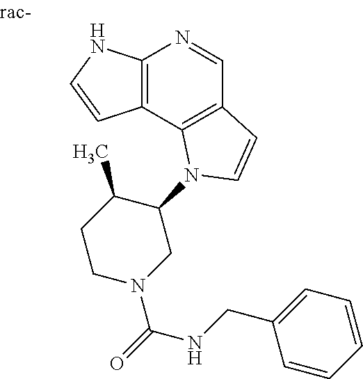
C12=C(C3=C(C=N1)C=CN3C1C(C)CCN(C(NCC3=CC=CC=C3)=O)C1)C=CN2
